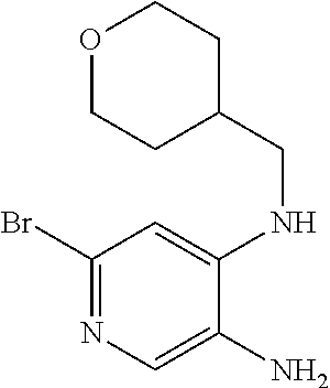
C1(Br)=NC=C(N)C(NCC2CCOCC2)=C1
